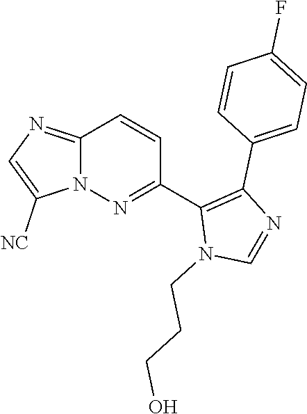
C12=NC=C([NC])N1N=C(C1=C(C3=CC=C(F)C=C3)N=CN1CCCO)C=C2
